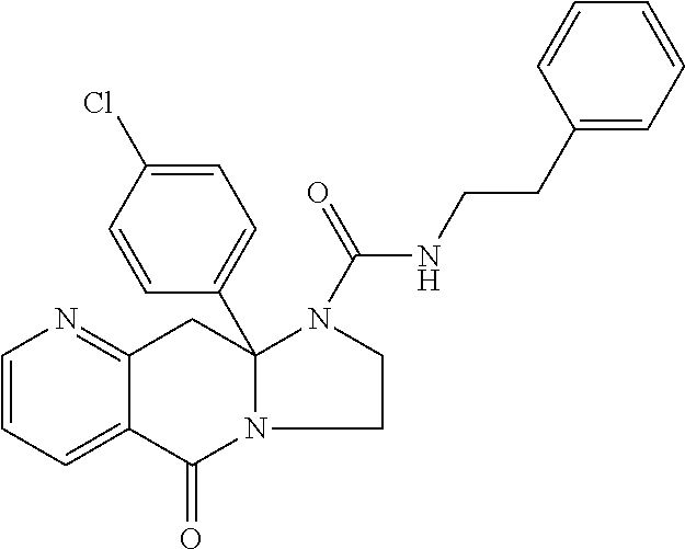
C1=CN=C2C(=C1)C(=O)N1C(C3=CC=C(Cl)C=C3)(C2)N(C(=O)NCCC2=CC=CC=C2)CC1
